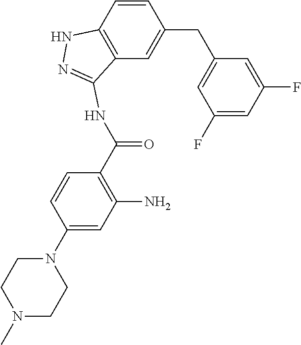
C1CN(C)CCN1C1=CC(N)=C(C(=O)NC2=NNC3=C2C=C(CC2=CC(F)=CC(F)=C2)C=C3)C=C1
